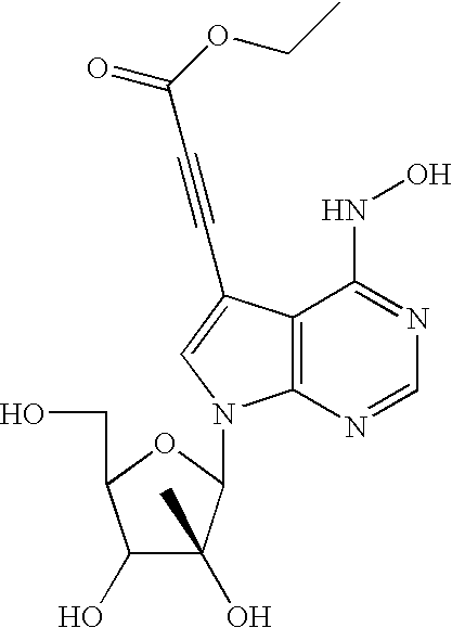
C1(O)C(O)(C)C(N2C3=C(C(NO)=NC=N3)C(C#CC(=O)OCC)=C2)OC1CO
